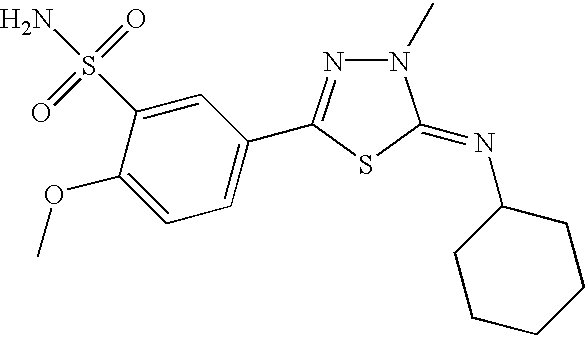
C1=C(OC)C(S(N)(=O)=O)=CC(C2=NN(C)C(=NC3CCCCC3)S2)=C1
